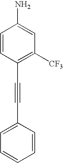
C1=CC(C#CC2=CC=CC=C2)=C([CF3])C=C1N
